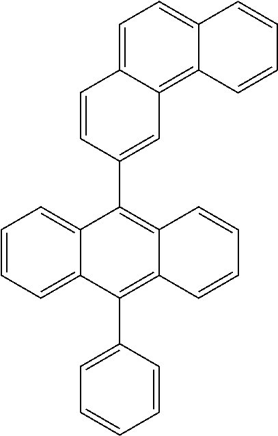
C1=C(C2=C3C(=C(C4=CC5=C6C(=CC=C5C=C4)C=CC=C6)C4=CC=CC=C24)C=CC=C3)C=CC=C1
